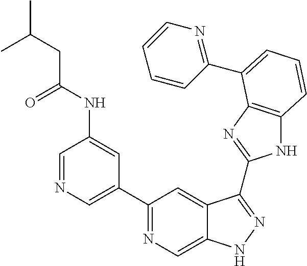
C1=NC=C(C2=NC=C3C(=C2)C(C2=NC4=C(N2)C=CC=C4C2=NC=CC=C2)=NN3)C=C1NC(CC(C)C)=O
